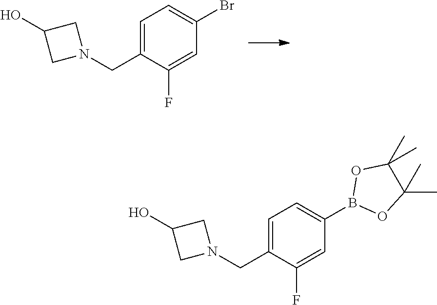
OC1CN(CC2=CC=C(Br)C=C2F)C1.OC1CN(CC2=CC=C(B3OC(C)(C)C(C)(C)O3)C=C2F)C1
